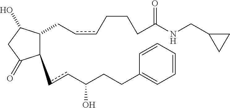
C1(ccC(CCC2=CC=CC=C2)O)C(CccCCCC(NCC2CC2)=O)C(O)CC1=O
